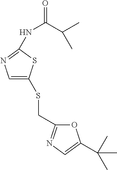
O1C(CSC2=CN=C(NC(=O)C(C)C)S2)=NC=C1C(C)(C)C
